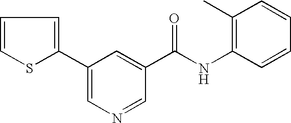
C1=CSC(C2=CN=CC(C(NC3=C(C)C=CC=C3)=O)=C2)=C1
